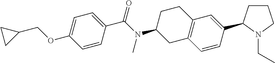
C1=C(OCC2CC2)C=CC(C(N(C2CC3=C(CC2)C=C(C2CCCN2CC)C=C3)C)=O)=C1
